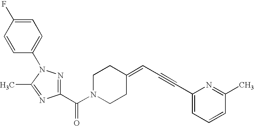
C1(C(N2CCC(=CC#CC3=CC=CC(C)=N3)CC2)=O)=NN(C2=CC=C(F)C=C2)C(C)=N1
